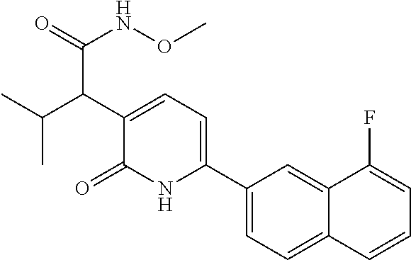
C(C)(C(C1=CC=C(C2=CC=C3C(=C2)C(F)=CC=C3)NC1=O)C(NOC)=O)C
